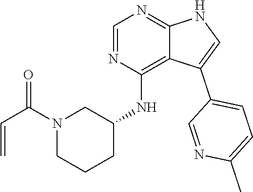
C1(NC2=C3C(=NC=N2)NC=C3C2=CC=C(C)N=C2)CCCN(C(C=C)=O)C1
